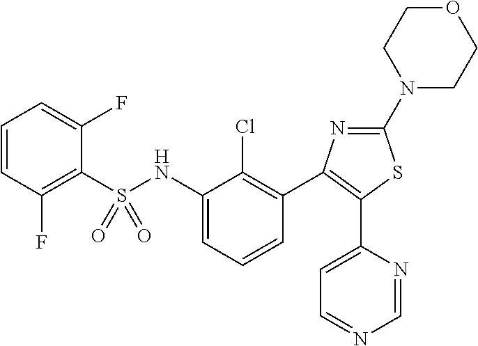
C1(NS(=O)(=O)C2=C(F)C=CC=C2F)=CC=CC(C2=C(C3=CC=NC=N3)SC(N3CCOCC3)=N2)=C1Cl
